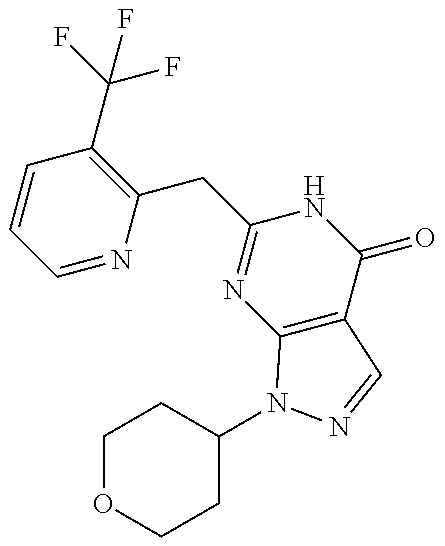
C1=NC(CC2=NC3=C(C(=O)N2)C=NN3C2CCOCC2)=C(C(F)(F)F)C=C1
